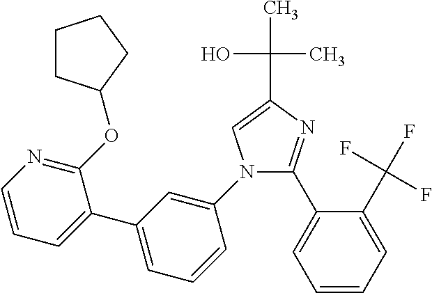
N1(C2=CC(C3=CC=CN=C3OC3CCCC3)=CC=C2)C(C2=CC=CC=C2C(F)(F)F)=NC(C(O)(C)C)=C1
